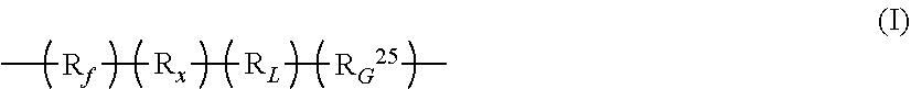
C[Rf][Rx][RL][RG25]C
